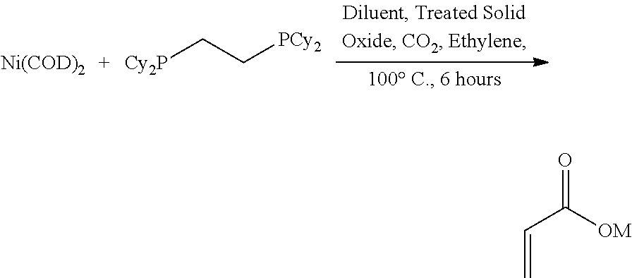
C(=O)([OM])C=C.[Ni(COD)2].[Cy2P]CC[PCy2]
